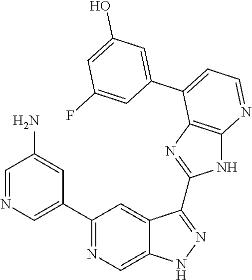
C1(C2=NC=C3C(=C2)C(C2=NC4=C(N2)N=CC=C4C2=CC(O)=CC(F)=C2)=NN3)=CN=CC(N)=C1
